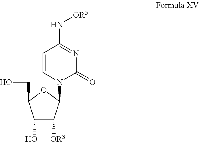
C1(O)C([OR3])C(N2C(=O)N=C(N[OR5])C=C2)OC1CO
